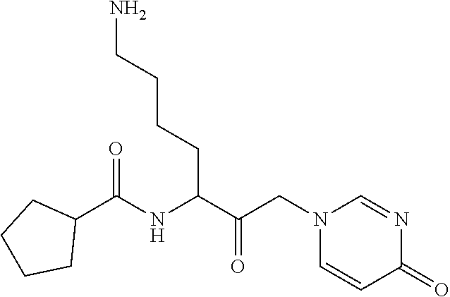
C1(C(NC(C(CN2C=CC(=O)N=C2)=O)CCCCN)=O)CCCC1
